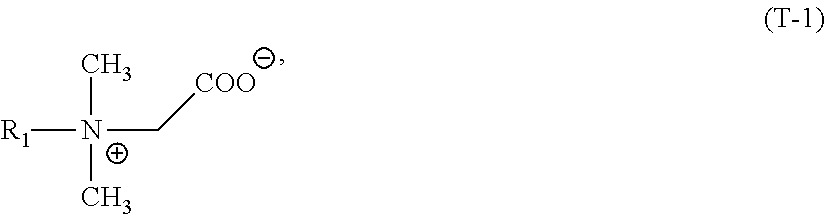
[R1][N+](C[COO])(C)C
